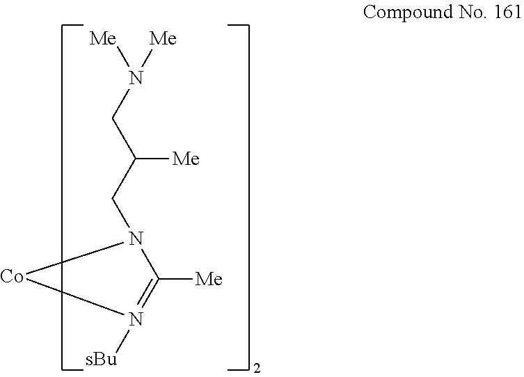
N(CC(CN1[Co]N([sBu])=C1[Me])[Me])([Me])[Me]
